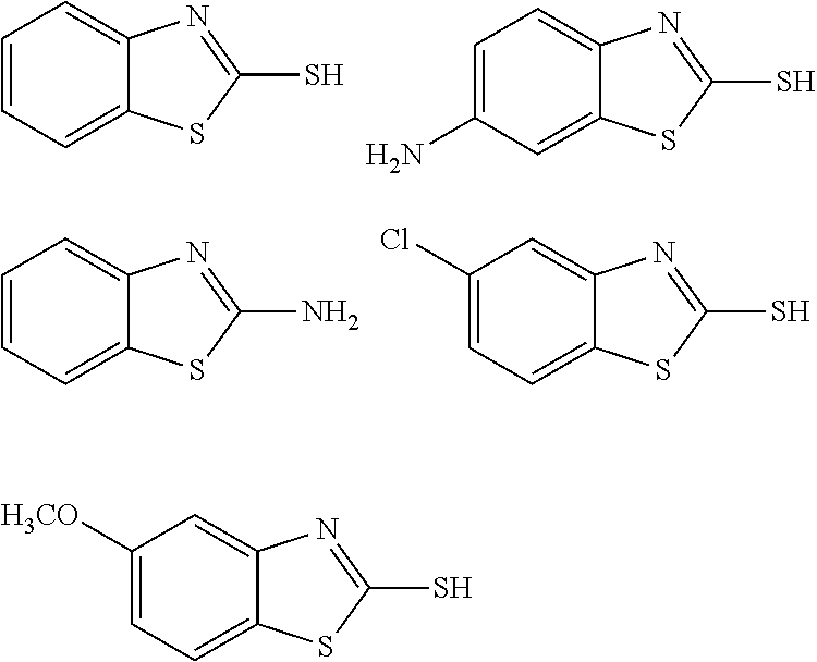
C1=CC=C2C(=C1)N=C(S)S2.C1=C(N)C=C2C(=C1)N=C(S)S2.C1(Cl)=CC=C2C(=C1)N=C(S)S2.C1=CC=C2C(=C1)N=C(N)S2.C1([H3CO])=CC=C2C(=C1)N=C(S)S2
